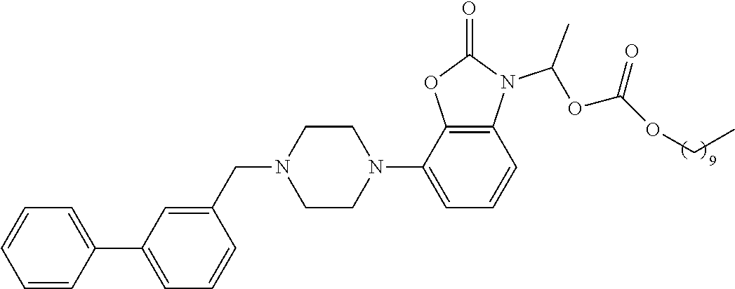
C1=CC=CC(C2=CC=CC(CN3CCN(C4=CC=CC5=C4OC(=O)N5C(OC(OCC)=O)C)CC3)=C2)=C1
